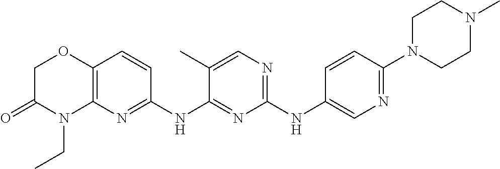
C1(NC2=CN=C(N3CCN(C)CC3)C=C2)=NC=C(C)C(NC2=NC3=C(C=C2)OCC(=O)N3CC)=N1
